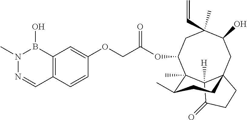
C1=CC2=C(C=C1OCC(=O)OC1CC(C)(C=C)C(O)CC34C([H])(C(=O)CC3)C1(C)C(C)CC4)B(O)N(C)N=C2
